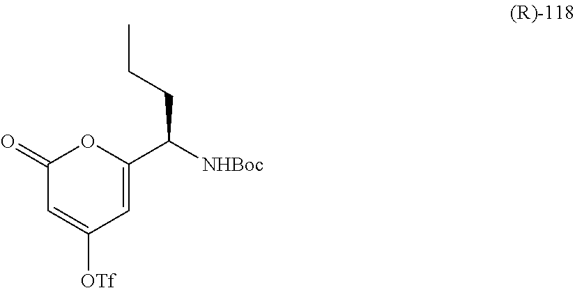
C1(=O)C=C([OTf])C=C(C([NHBoc])CCC)O1
